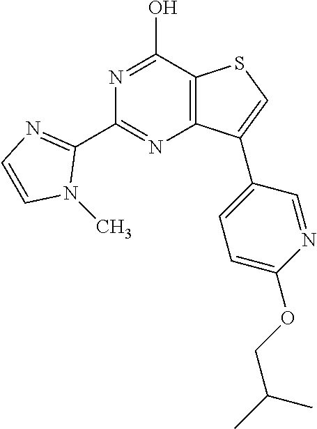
N1=C(O)C2=C(N=C1C1=NC=CN1C)C(C1=CC=C(OCC(C)C)N=C1)=CS2
